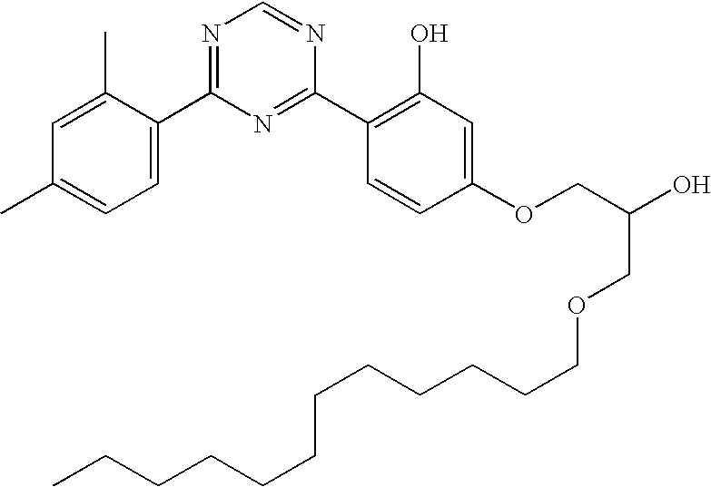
C1=C(C)C(C2=NC=NC(C3=C(O)C=C(OCC(O)COCCCCCCCCCCCC)C=C3)=N2)=CC=C1C
